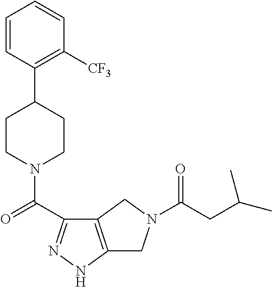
C1=CC(C2CCN(C(=O)C3=NNC4=C3CN(C(CC(C)C)=O)C4)CC2)=C([CF3])C=C1
